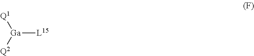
[Ga]([Q2])([Q1])[L15]
